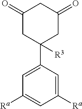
C1(C2([R3])CC(=O)CC(=O)C2)=CC([Ra])=CC([Ra])=C1
